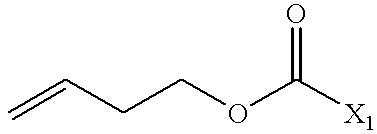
C(OC([X1])=O)CC=C
